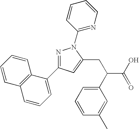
N1=C(C2=CC=CC3=C2C=CC=C3)C=C(CC(C2=CC=CC(C)=C2)C(O)=O)N1C1=NC=CC=C1
